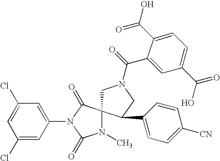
C1N(C(=O)C2=CC(C(O)=O)=CC=C2C(O)=O)CC(C2=CC=C([CN])C=C2)C12N(C)C(=O)N(C1=CC(Cl)=CC(Cl)=C1)C2=O
